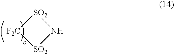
[SO2]1[F2C][SO2]N1
